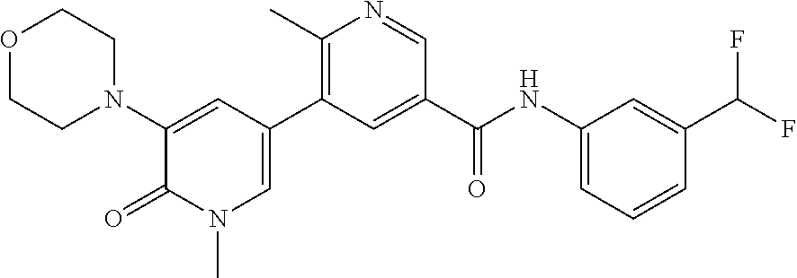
O1CCN(C2=CC(C3=C(C)N=CC(C(NC4=CC=CC(C(F)F)=C4)=O)=C3)=CN(C)C2=O)CC1
